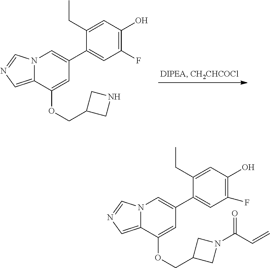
N12C(=CN=C1)C(OCC1CNC1)=CC(C1=CC(F)=C(O)C=C1CC)=C2.N12C(=CN=C1)C(OCC1CN(C(=O)C=C)C1)=CC(C1=CC(F)=C(O)C=C1CC)=C2
